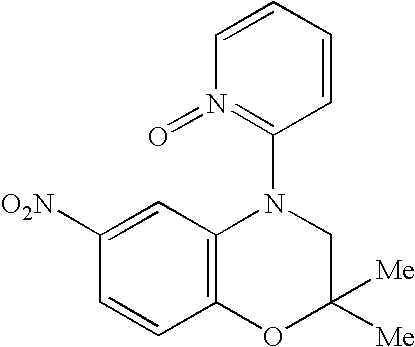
C12=C(N(C3=N(=O)C=CC=C3)CC([Me])([Me])O1)C=C([O2N])C=C2
